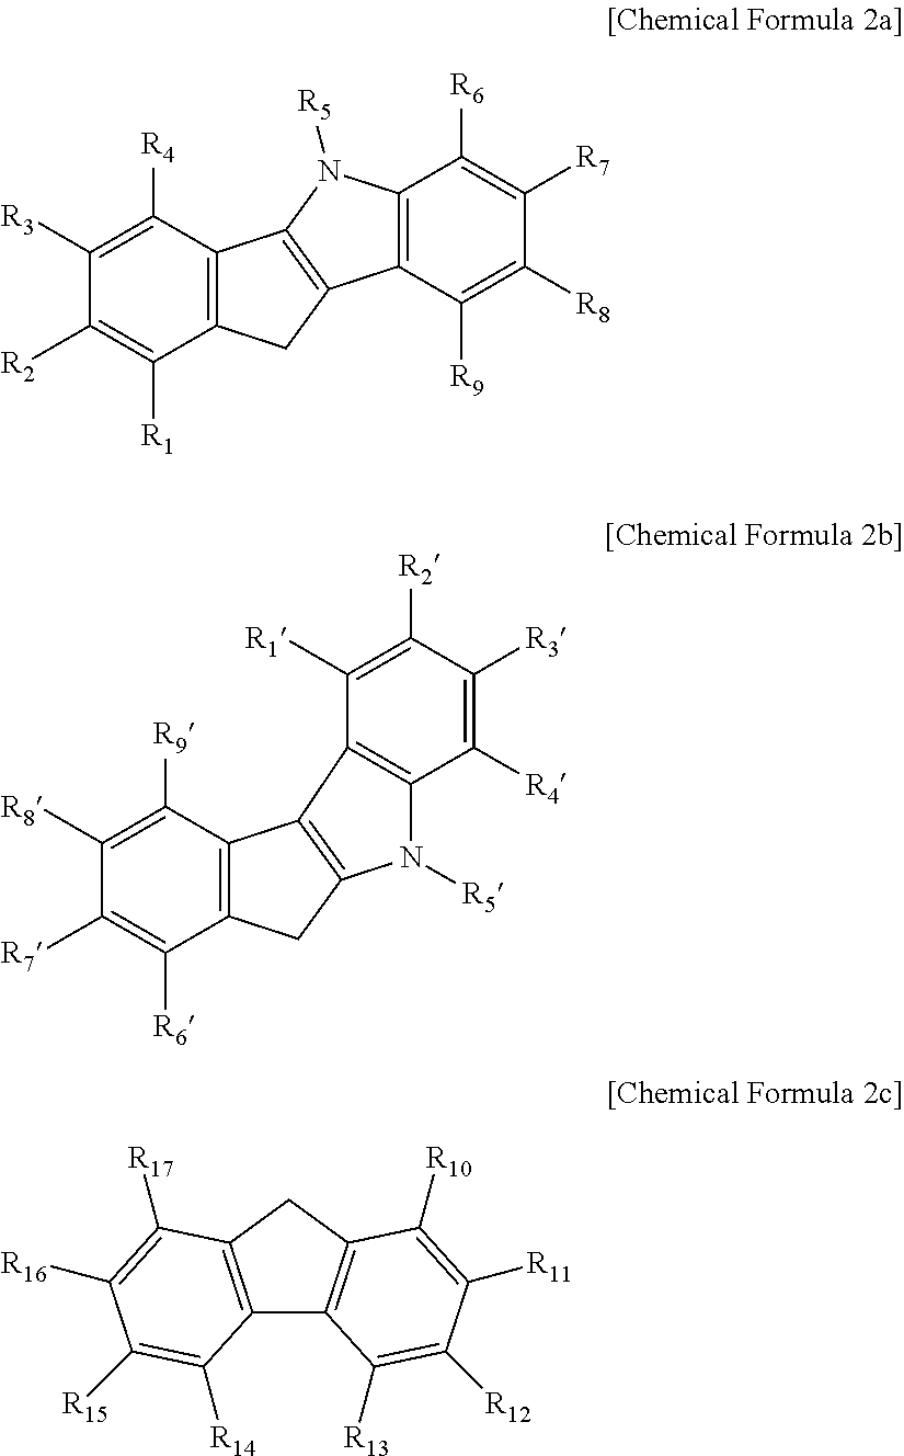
C1([R4])=C([R3])C([R2])=C([R1])C2=C1C1=C(C2)C2=C(N1[R5])C([R6])=C([R7])C([R8])=C2[R9].C1([R9])=C([R8])C([R7])=C([R6])C2=C1C1=C(C2)N([R5])C2=C1C([R1])=C([R2])C([R3])=C2[R4].C12=C(CC3=C1C([R13])=C([R12])C([R11])=C3[R10])C([R17])=C([R16])C([R15])=C2[R14]
